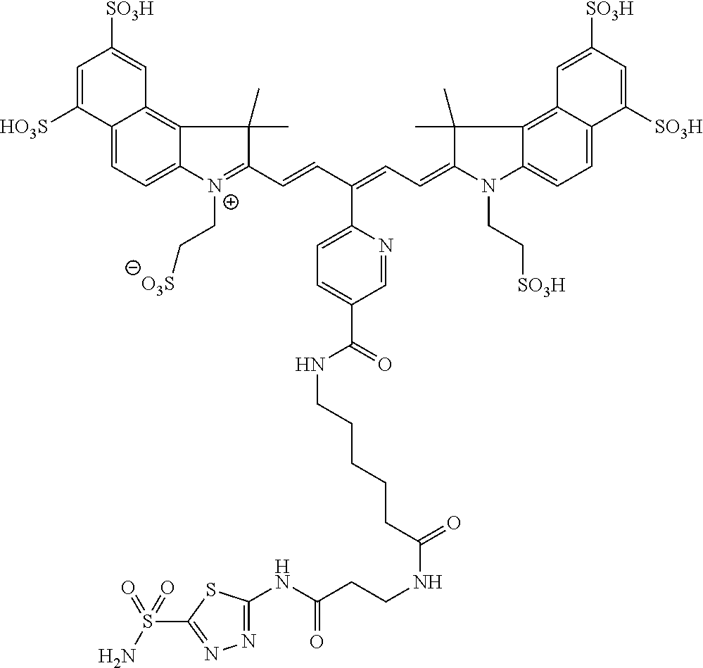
C12=CC=C3C(=C1C=C([SO3H])C=C2[HO3S])C(C)(C)C(C=CC(=CC=C1N(CC[SO3H])C2=CC=C4C(=C2C1(C)C)C=C([SO3H])C=C4[SO3H])C1=CC=C(C(NCCCCCC(NCCC(NC2=NN=C(S(N)(=O)=O)S2)=O)=O)=O)C=N1)=[N+]3CC[O3S]
